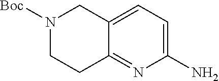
NC1=CC=C2C(=N1)CCN([Boc])C2
